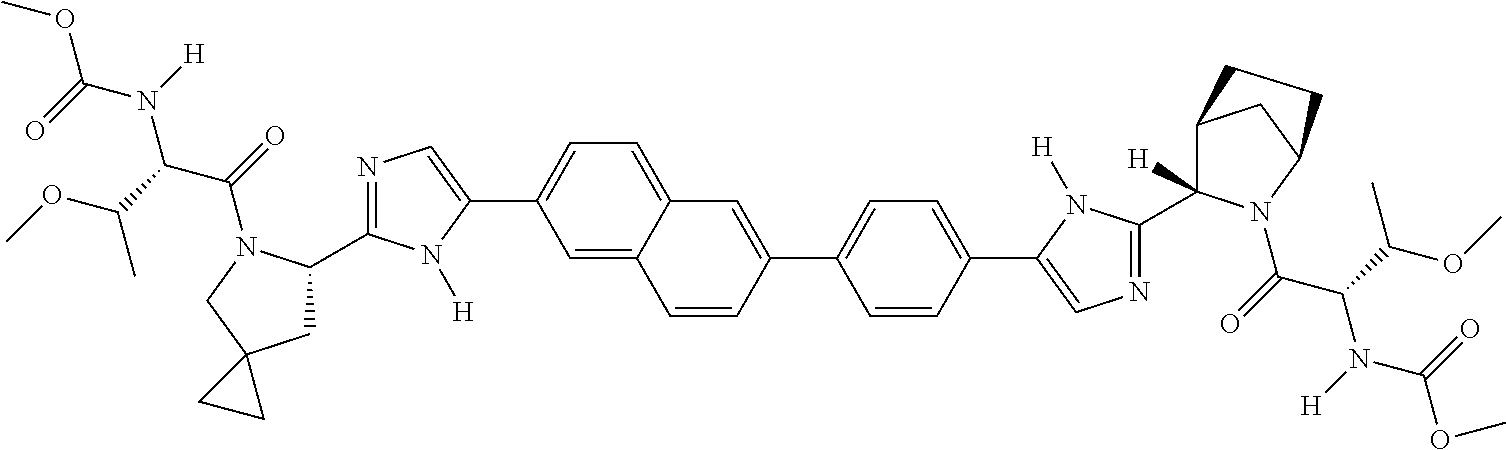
C1=C2C(=CC=C1C1=CN=C(C3CC4(CN3C(=O)C(C(OC)C)N([H])C(=O)OC)CC4)N1[H])C=C(C1=CC=C(C3=CN=C(C4([H])C5CC(N4C(=O)C(C(OC)C)N([H])C(=O)OC)CC5)N3[H])C=C1)C=C2
